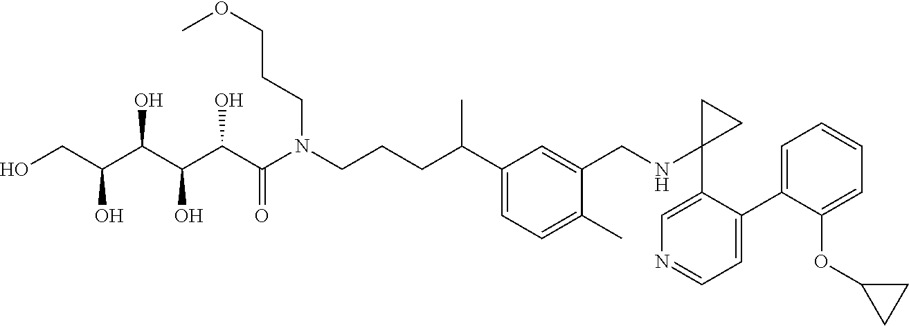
C(CCCN(C(C(C(C(C(CO)O)O)O)O)=O)CCCOC)(C1=CC=C(C)C(CNC2(C3=CN=CC=C3C3=CC=CC=C3OC3CC3)CC2)=C1)C
